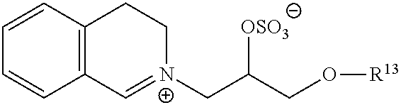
C1=CC2=C(C=C1)CC[N+](CC(CO[R13])[OSO3])=C2
